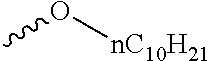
CO[nC10H21]
